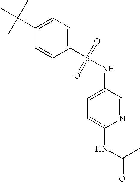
C1(S(=O)(=O)NC2=CC=C(NC(C)=O)N=C2)=CC=C(C(C)(C)C)C=C1
